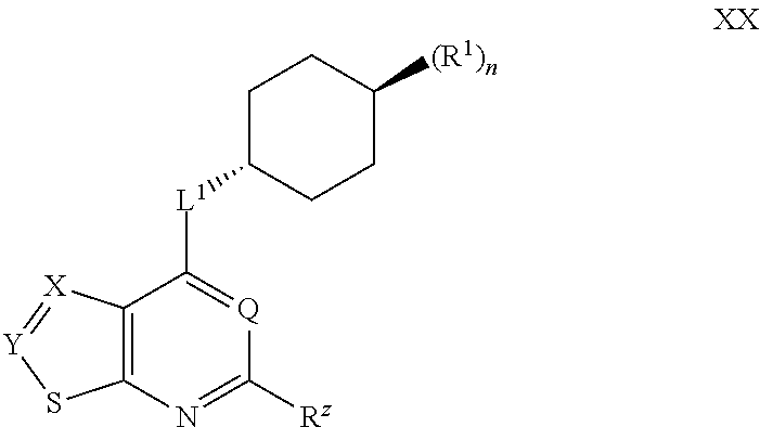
C12=C(N=C([Rz])[Q]=C1[L1]C1CCC([(R1)n])CC1)S[Y]=[X]2
